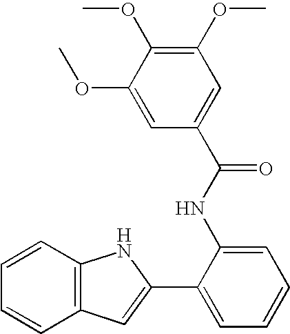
C12=C(C=CC=C1)NC(C1=CC=CC=C1NC(C1=CC(OC)=C(OC)C(OC)=C1)=O)=C2
